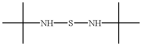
CC(NSNC(C)(C)C)(C)C
